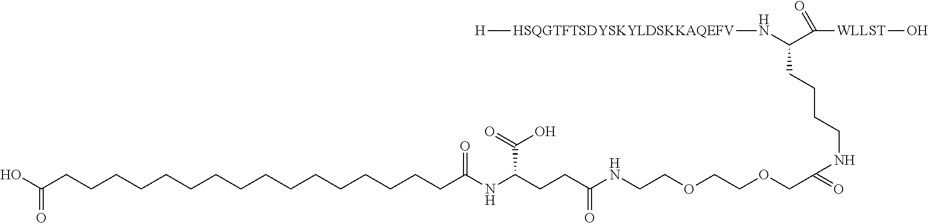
C(CCC(N[HSQGTFTSDYSKYLDSKKAQEFV][H])C([WLLST]O)=O)CNC(COCCOCCNC(CCC(NC(CCCCCCCCCCCCCCCCC(O)=O)=O)C(=O)O)=O)=O
